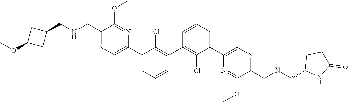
C1(C2=C(Cl)C(C3=CN=C(CNCC4CC(OC)C4)C(OC)=N3)=CC=C2)=C(Cl)C(C2=CN=C(CNCC3NC(=O)CC3)C(OC)=N2)=CC=C1
